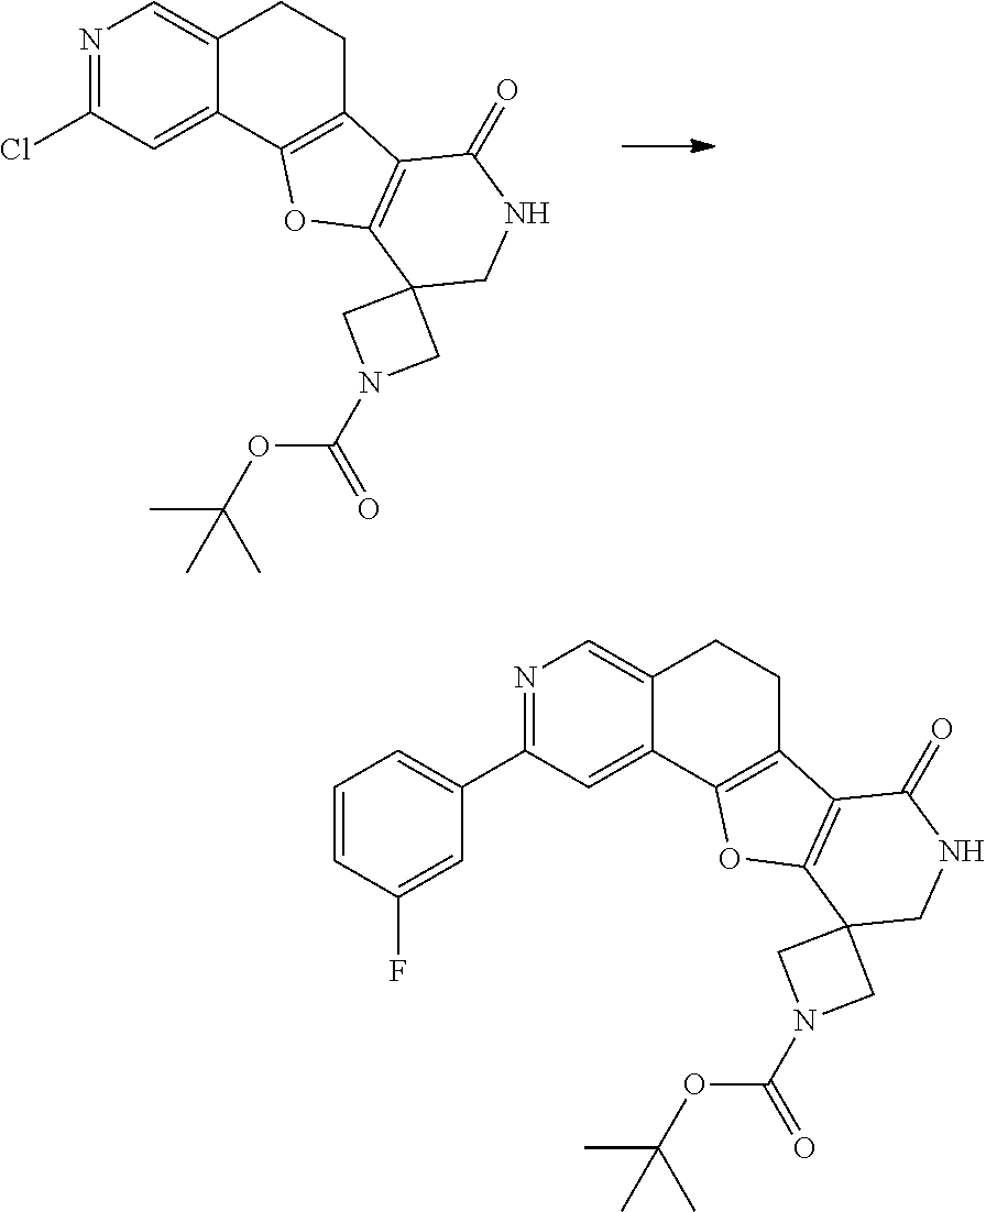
N1=C(Cl)C=C2C(=C1)CCC1=C2OC2=C1C(=O)NCC21CN(C(OC(C)(C)C)=O)C1.N1=C(C2=CC=CC(F)=C2)C=C2C(=C1)CCC1=C2OC2=C1C(=O)NCC21CN(C(OC(C)(C)C)=O)C1
